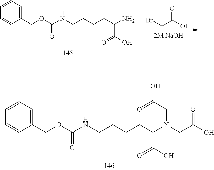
O=C(O)CBr.C1=CC=CC(COC(NCCCCC(N)C(O)=O)=O)=C1.C1=CC=CC(COC(NCCCCC(N(CC(O)=O)CC(O)=O)C(O)=O)=O)=C1
